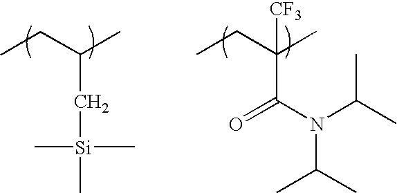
CCC(C)C[Si](C)(C)C.CCC(C)([CF3])C(N(C(C)C)C(C)C)=O
